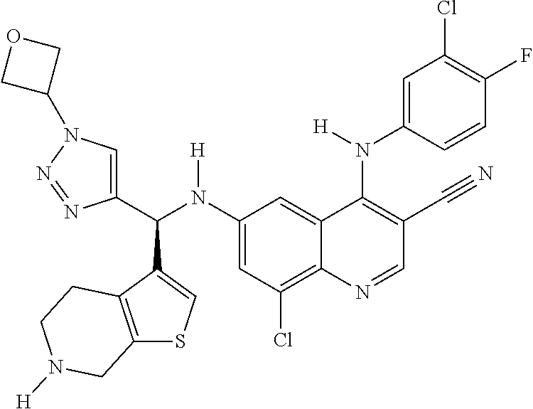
C1(N(C(C2=CN(C3COC3)N=N2)C2=CSC3=C2CCN([H])C3)[H])=CC(Cl)=C2C(=C1)C(N([H])C1=CC(Cl)=C(F)C=C1)=C(C#N)C=N2
